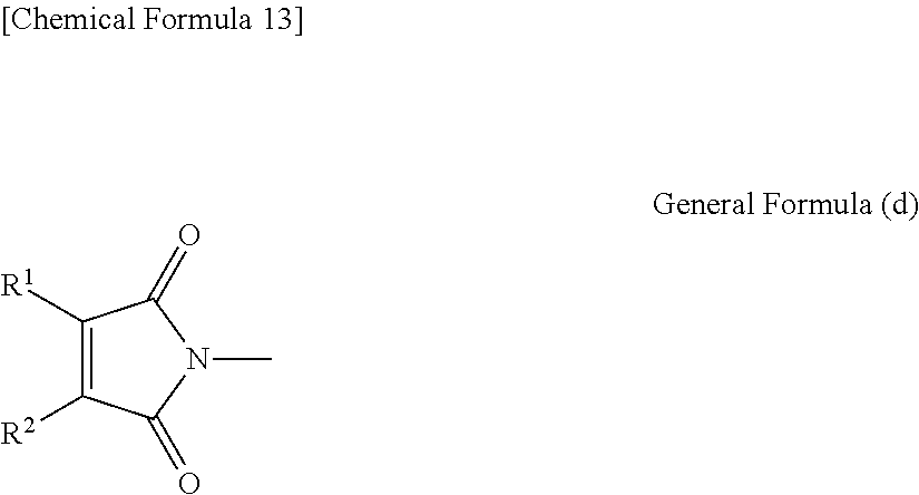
C1([R1])=C([R2])C(=O)N(C)C1=O
